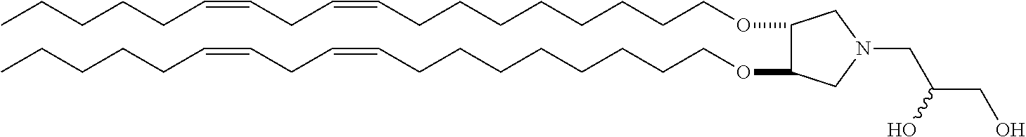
O(CCCCCCCCC=CCC=CCCCCC)C1C(OCCCCCCCCC=CCC=CCCCCC)CN(CC(CO)O)C1
